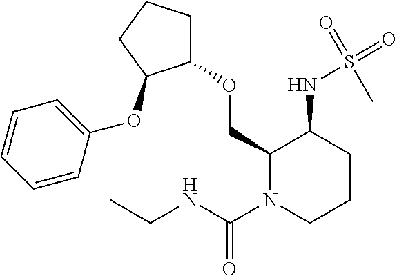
C1(OCC2N(C(NCC)=O)CCCC2NS(=O)(=O)C)CCCC1OC1=CC=CC=C1
